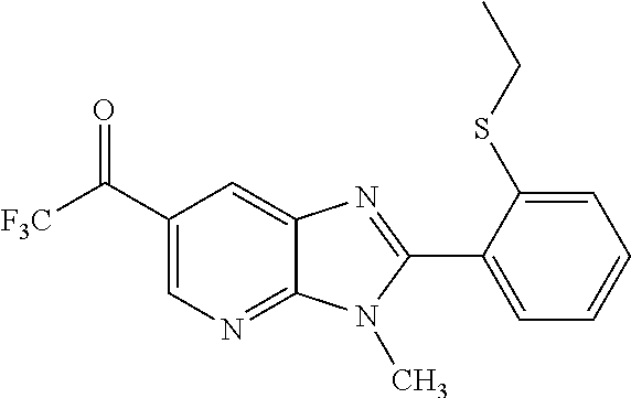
C1(C([F3C])=O)=CN=C2C(=C1)N=C(C1=CC=CC=C1SCC)N2C
